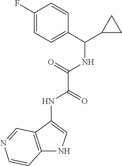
C1(F)=CC=C(C(C2CC2)NC(C(NC2=CNC3=C2C=NC=C3)=O)=O)C=C1
